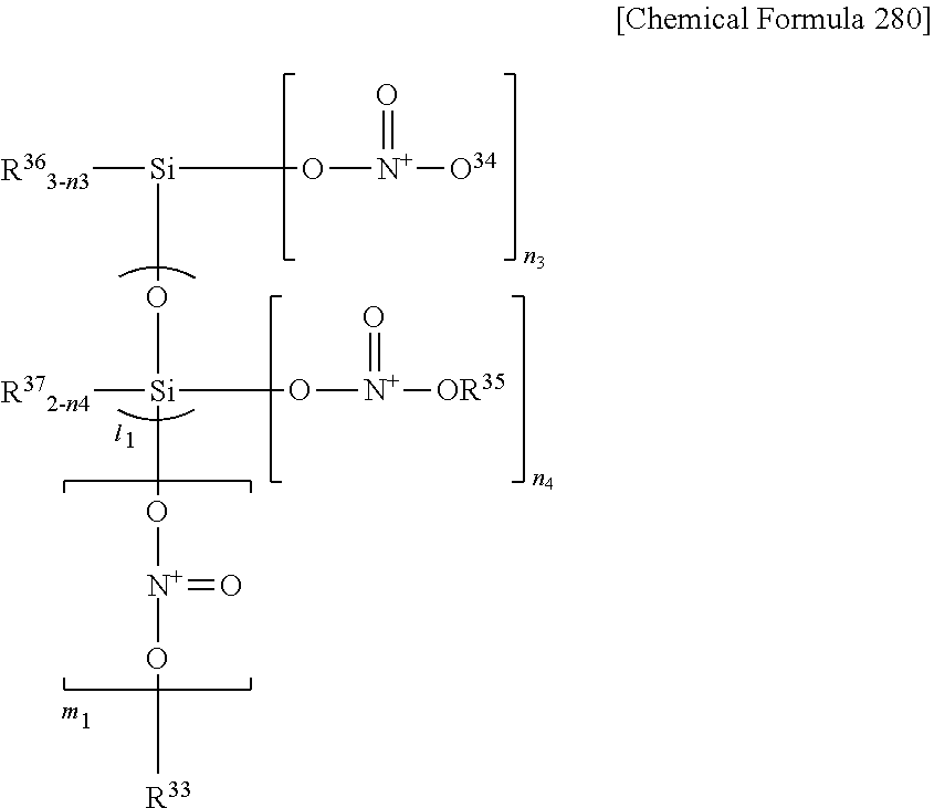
[R363-n3][Si](O[N+](=O)[O34])O[Si](O[N+](O[R33])=O)([R372-n4])O[N+]([OR35])=O
